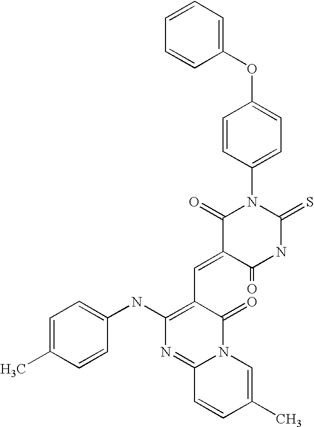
C1(OC2=CC=C(N3C(=O)C(=CC4=C(NC5=CC=C(C)C=C5)N=C5N(C4=O)C=C(C)C=C5)C(=O)NC3=S)C=C2)=CC=CC=C1
